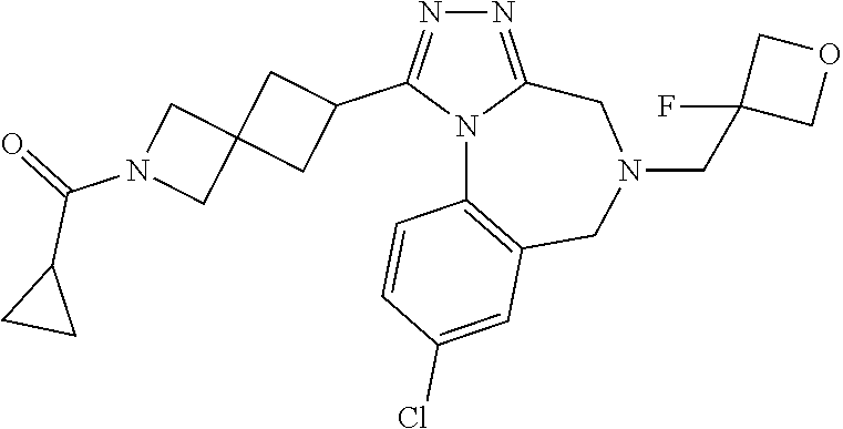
N1=C2N(C(C3CC4(C3)CN(C(=O)C3CC3)C4)=N1)C1=C(CN(CC3(F)COC3)C2)C=C(Cl)C=C1
